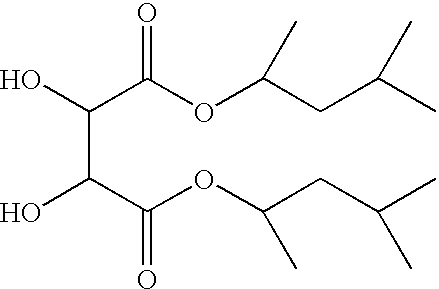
OC(C(OC(CC(C)C)C)=O)C(C(OC(CC(C)C)C)=O)O
